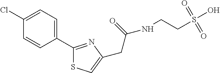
C1(C2=NC(CC(=O)NCCS(O)(=O)=O)=CS2)=CC=C(Cl)C=C1
